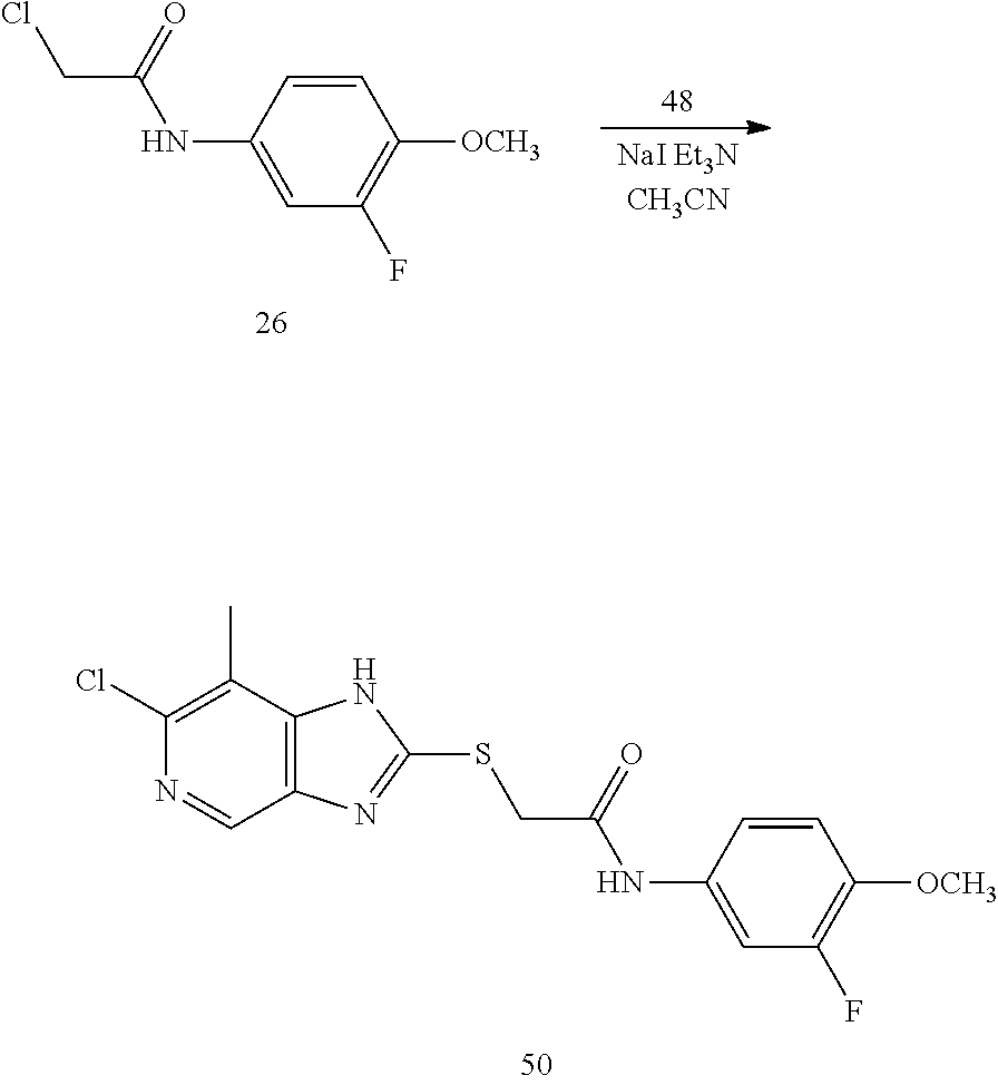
C1=CC([OCH3])=C(F)C=C1NC(CSC1=NC2=C(N1)C(C)=C(Cl)N=C2)=O.C1=CC([OCH3])=C(F)C=C1NC(CCl)=O
